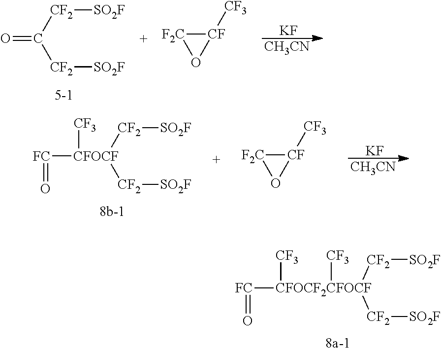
[CFOCF2CFOCF]([CF2][SO2F])([CF2][SO2F])([CF3])([CF3])[FC]=O.O=C([CF2][SO2F])[CF2][SO2F].[KF].[CH3CN].[CF]1([CF3])[F2C]O1.[FC]([CFOCF]([CF2][SO2F])([CF2][SO2F])[CF3])=O.[KF].[CH3CN].[CF]1([CF3])[F2C]O1
